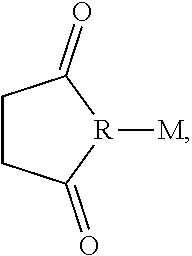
C1CC(=O)[R]([M])C1=O
